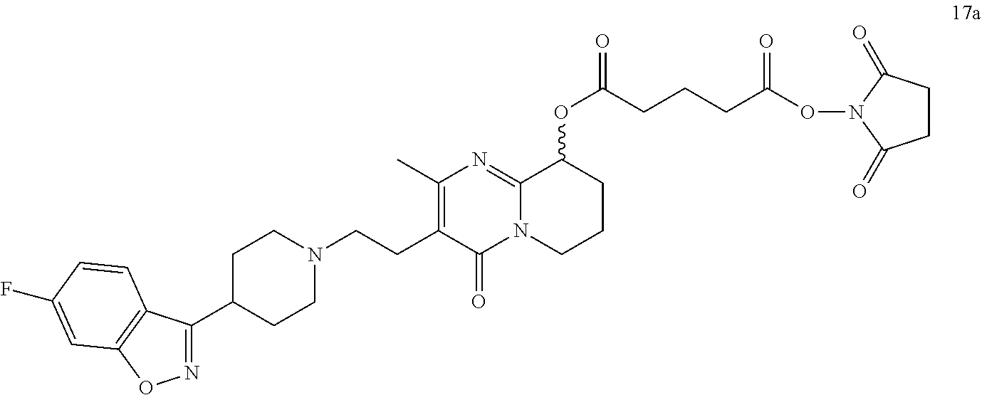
C1(C)=C(CCN2CCC(C3=NOC4=C3C=CC(F)=C4)CC2)C(=O)N2C(=N1)C(OC(CCCC(ON1C(=O)CCC1=O)=O)=O)CCC2
